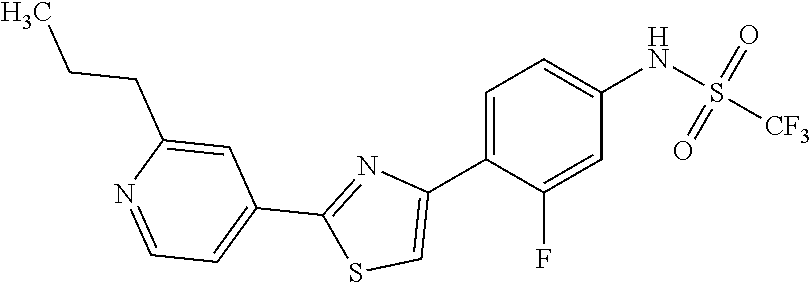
C1=C(F)C(C2=CSC(C3=CC=NC(CCC)=C3)=N2)=CC=C1NS(=O)(=O)[CF3]
